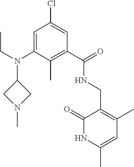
C1=C(N(CC)C2CN(C)C2)C(C)=C(C(=O)NCC2=C(C)C=C(C)NC2=O)C=C1Cl
